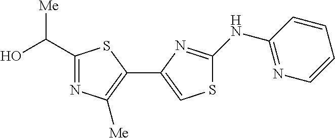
C1(C(O)[Me])=NC([Me])=C(C2=CSC(NC3=NC=CC=C3)=N2)S1
